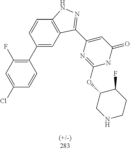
C1(C2=C(F)C=C(Cl)C=C2)=CC2=C(C=C1)NN=C2C1=CC(=O)NC(OC2CNCCC2F)=N1
